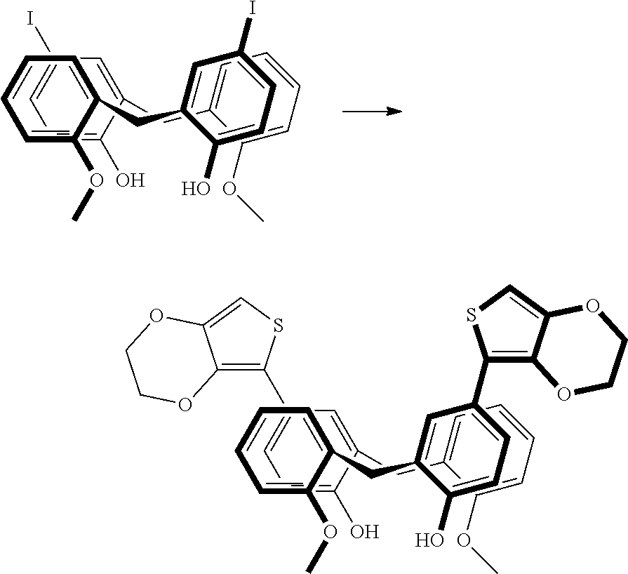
C1(C2=C3C(=CS2)OCCO3)=CC=C(O)C(CC2=CC=CC=C2OC)=C1.C1(C2=C3C(=CS2)OCCO3)=CC=C(O)C(CC2=CC=CC=C2OC)=C1.C1(I)=CC=C(O)C(CC2=CC=CC=C2OC)=C1.C1(I)=CC=C(O)C(CC2=CC=CC=C2OC)=C1
